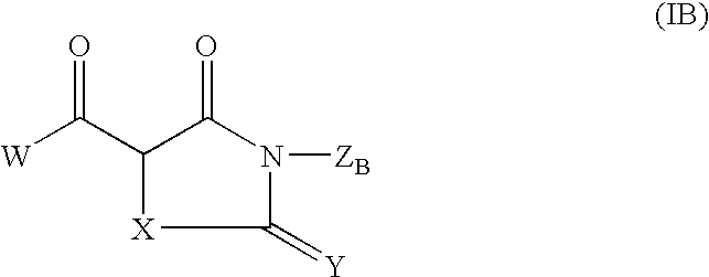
C1(C([W])=O)[X]C(=[Y])N([ZB])C1=O
